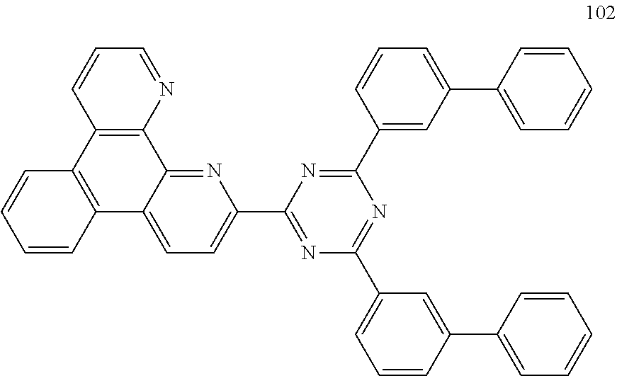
C12=C(N=CC=C1)C1=NC(C3=NC(C4=CC=CC(C5=CC=CC=C5)=C4)=NC(C4=CC(C5=CC=CC=C5)=CC=C4)=N3)=CC=C1C1=C2C=CC=C1
